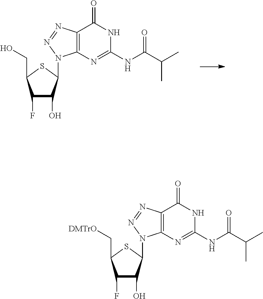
OC1C(F)C(CO)SC1N1C2=C(N=N1)C(=O)NC(NC(C(C)C)=O)=N2.OC1C(F)C(C[DMTrO])SC1N1C2=C(N=N1)C(=O)NC(NC(C(C)C)=O)=N2
